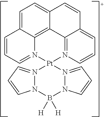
C1=C2C3=C4C(=C1)C=CC1=CC=CN(=C41)[Pt]1(N3=CC=C2)N2=CC=CN2B([H])([H])N2N1=CC=C2
